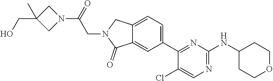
C(N1C(=O)C2=CC(C3=NC(NC4CCOCC4)=NC=C3Cl)=CC=C2C1)C(=O)N1CC(CO)(C)C1
